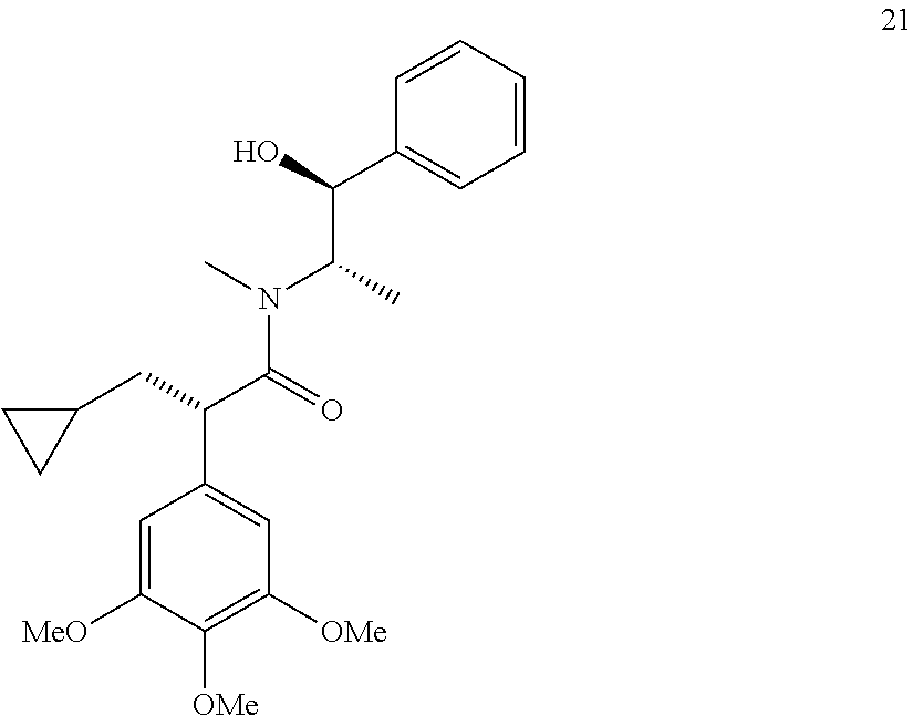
C1=C([MeO])C([OMe])=C([OMe])C=C1C(C(=O)N(C(C(C1=CC=CC=C1)O)C)C)CC1CC1
